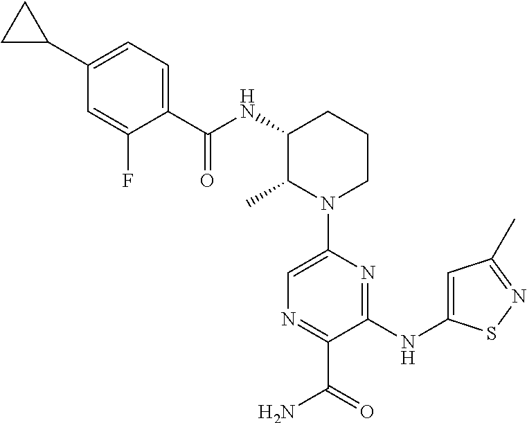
C1(C)N(C2=CN=C(C(=O)N)C(NC3=CC(C)=NS3)=N2)CCCC1NC(=O)C1=CC=C(C2CC2)C=C1F
